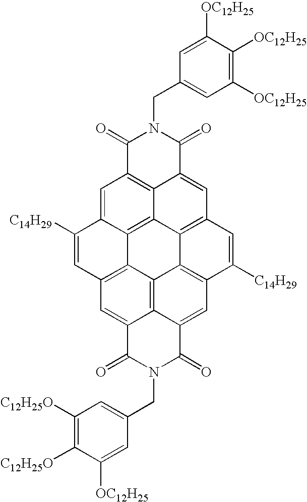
C1([OC12H25])=C([OC12H25])C([OC12H25])=CC(CN2C(=O)C3=C4C(=CC5=C6C4=C4C(=C3)C([C14H29])=CC3=C4C4=C7C(=C3)C(=O)N(CC3=CC([C12H25O])=C([C12H25O])C([OC12H25])=C3)C(=O)C7=CC(=C64)C([C14H29])=C5)C2=O)=C1
